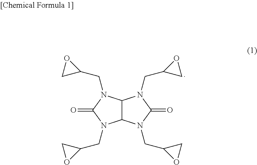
C12C(N(CC3OC3)C(=O)N1CC1CO1)N(CC1CO1)C(=O)N2CC1OC1
